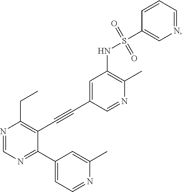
N1=CN=C(C2=CC=NC(C)=C2)C(C#CC2=CC(NS(=O)(=O)C3=CN=CC=C3)=C(C)N=C2)=C1CC
